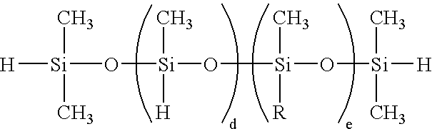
[H][Si](C)(C)O[Si](C)([H])O[Si](C)([R])O[Si](C)(C)[H]
